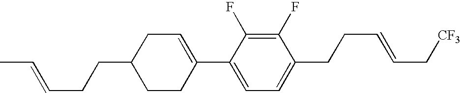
C1(F)=C(F)C(C2=CCC(CCC=CC)CC2)=CC=C1CCC=CC[CF3]
